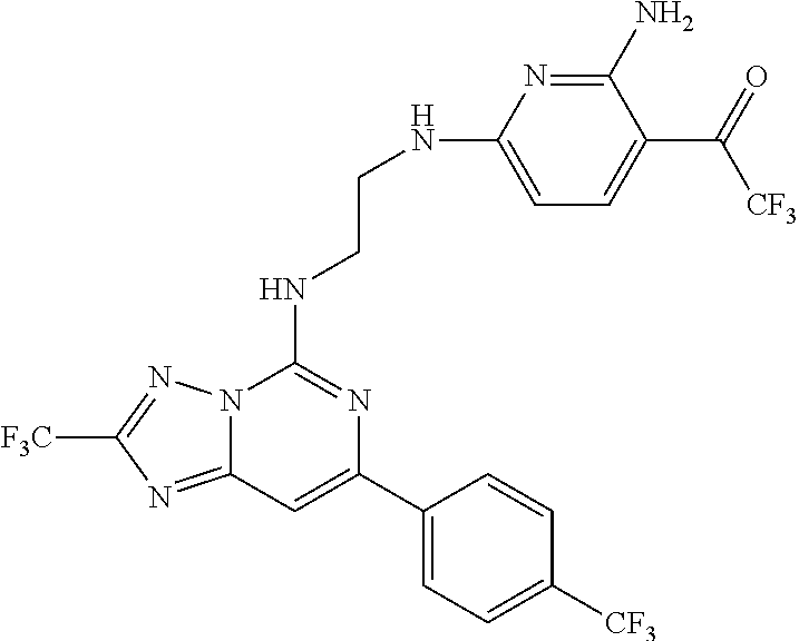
C12=NC([F3C])=NN1C(NCCNC1=CC=C(C(=O)[CF3])C(N)=N1)=NC(C1=CC=C([CF3])C=C1)=C2
